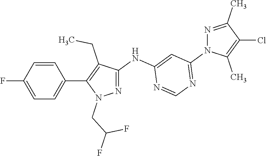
C1=CC(F)=CC=C1C1=C(CC)C(NC2=CC(N3C(C)=C(Cl)C(C)=N3)=NC=N2)=NN1CC(F)F
